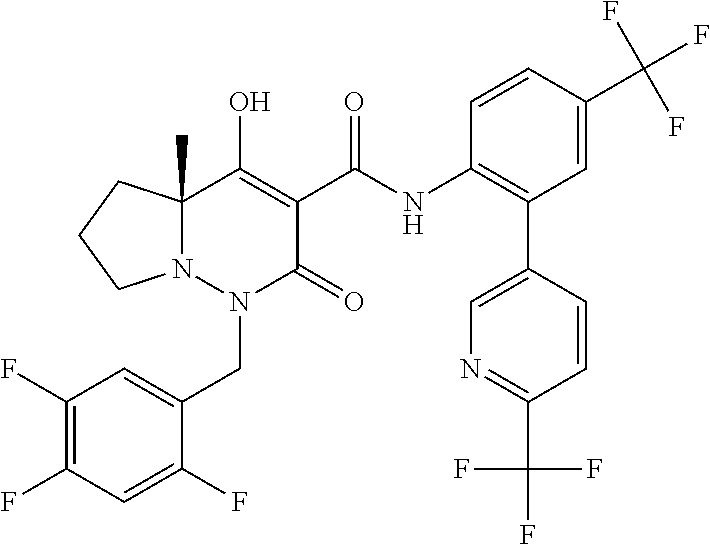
C1(F)=C(F)C=C(F)C(CN2C(=O)C(C(=O)NC3=C(C4=CN=C(C(F)(F)F)C=C4)C=C(C(F)(F)F)C=C3)=C(O)C3(C)N2CCC3)=C1
